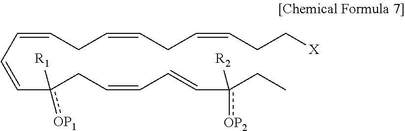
C(=Cc(CC=CC=Cc(CC)([R2])[OP2])([OP1])[R1])C=CCC=CCC=CCC[X]
